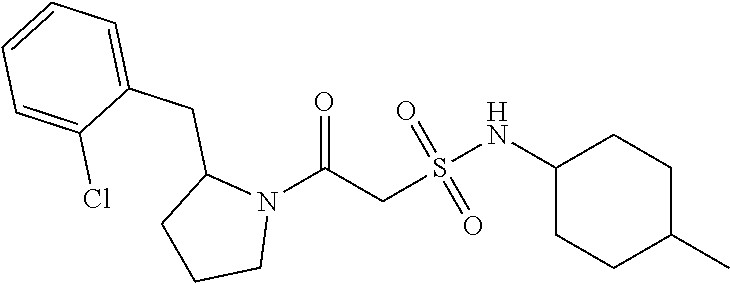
N1(C(CS(NC2CCC(C)CC2)(=O)=O)=O)C(CC2=CC=CC=C2Cl)CCC1
